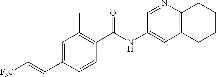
C1=CC(C(NC2=CC3=C(N=C2)CCCC3)=O)=C(C)C=C1C=C[F3C]
